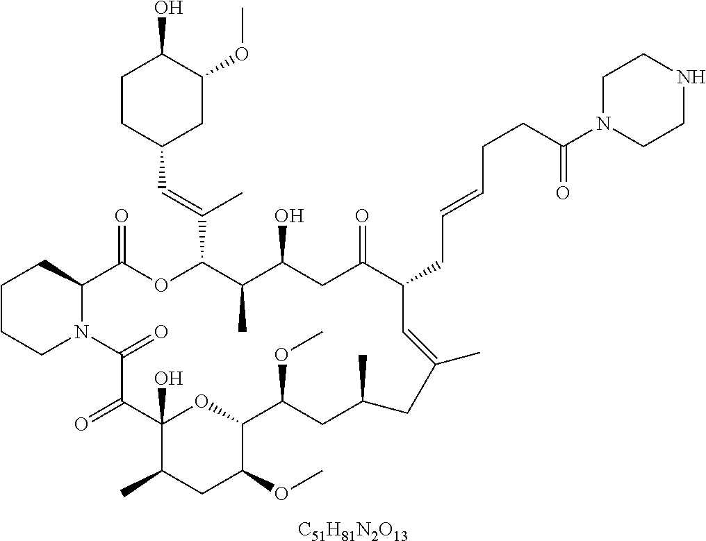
[C51H81N2O13].C1CCN2C(C1)C(=O)OC(C(=CC1CC(OC)C(O)CC1)C)C(C)C(O)CC(=O)C(CC=CCCC(N1CCNCC1)=O)C=C(C)CC(C)CC(OC)C1OC(O)(C(=O)C2=O)C(C)CC1OC
